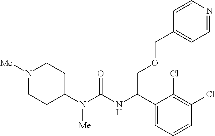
N1([Me])CCC(N(C(NC(C2=CC=CC(Cl)=C2Cl)COCC2=CC=NC=C2)=O)[Me])CC1
